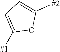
C1([#1])=CC=C([#2])O1
